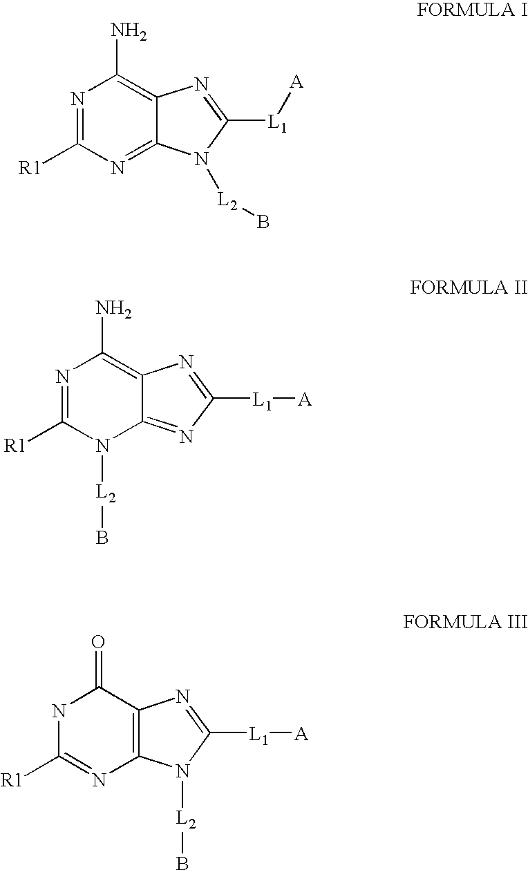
N1=C([R1])N=C2C(=C1N)N=C([L1][A])N2[L2]B.N1=C([R1])N([L2]B)C2=NC([L1][A])=NC2=C1N.N1C([R1])=NC2=C(C1=O)N=C([L1][A])N2[L2]B
